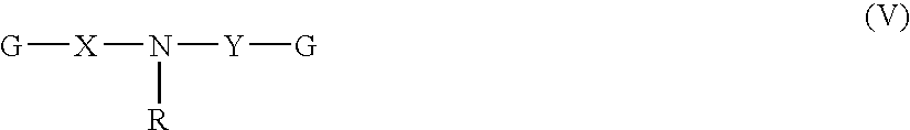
[G][X]N([R])[Y][G]
